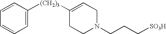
C1=C([(CH2)3]C2=CCN(CCC[SO3H])CC2)C=CC=C1
